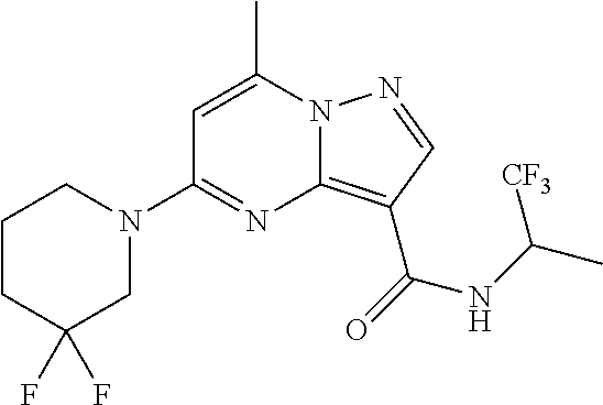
C1=C(C)N2C(=C(C(=O)NC(C)[CF3])C=N2)N=C1N1CCCC(F)(F)C1
